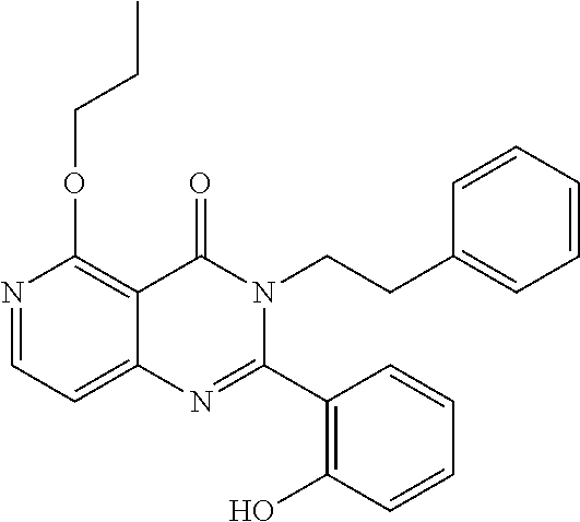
N1=CC=C2C(=C1OCCC)C(=O)N(CCC1=CC=CC=C1)C(C1=C(O)C=CC=C1)=N2
